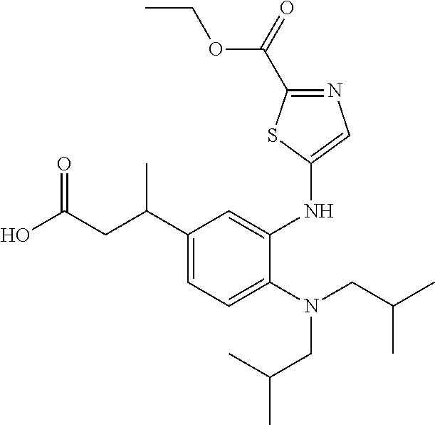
OC(CC(C1=CC=C(N(CC(C)C)CC(C)C)C(NC2=CN=C(C(=O)OCC)S2)=C1)C)=O
